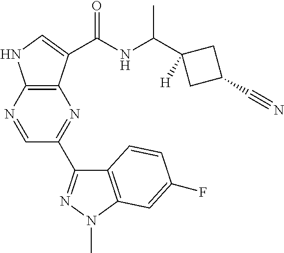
C1(C2=NN(C)C3=C2C=CC(F)=C3)=NC2=C(NC=C2C(NC(C2([H])CC(C#N)C2)C)=O)N=C1
